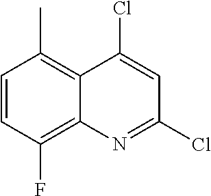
C1=CC(F)=C2C(=C1C)C(Cl)=CC(Cl)=N2
